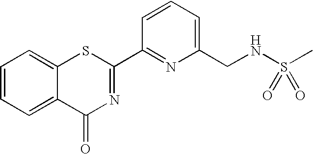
C1=CC=C(CNS(C)(=O)=O)N=C1C1=NC(=O)C2=CC=CC=C2S1
